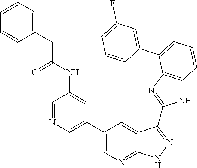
C1=C(C2=CC=CC3=C2N=C(C2=NNC4=NC=C(C5=CN=CC(NC(CC6=CC=CC=C6)=O)=C5)C=C42)N3)C=CC=C1F
